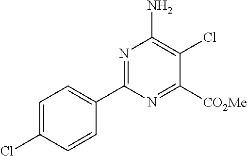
C1=C(Cl)C=CC(C2=NC(N)=C(Cl)C([CO2Me])=N2)=C1
